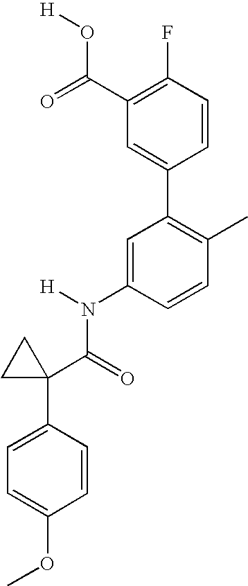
C1=C(N(C(C2(C3=CC=C(OC)C=C3)CC2)=O)[H])C=CC(C)=C1C1=CC(C(=O)O[H])=C(F)C=C1
